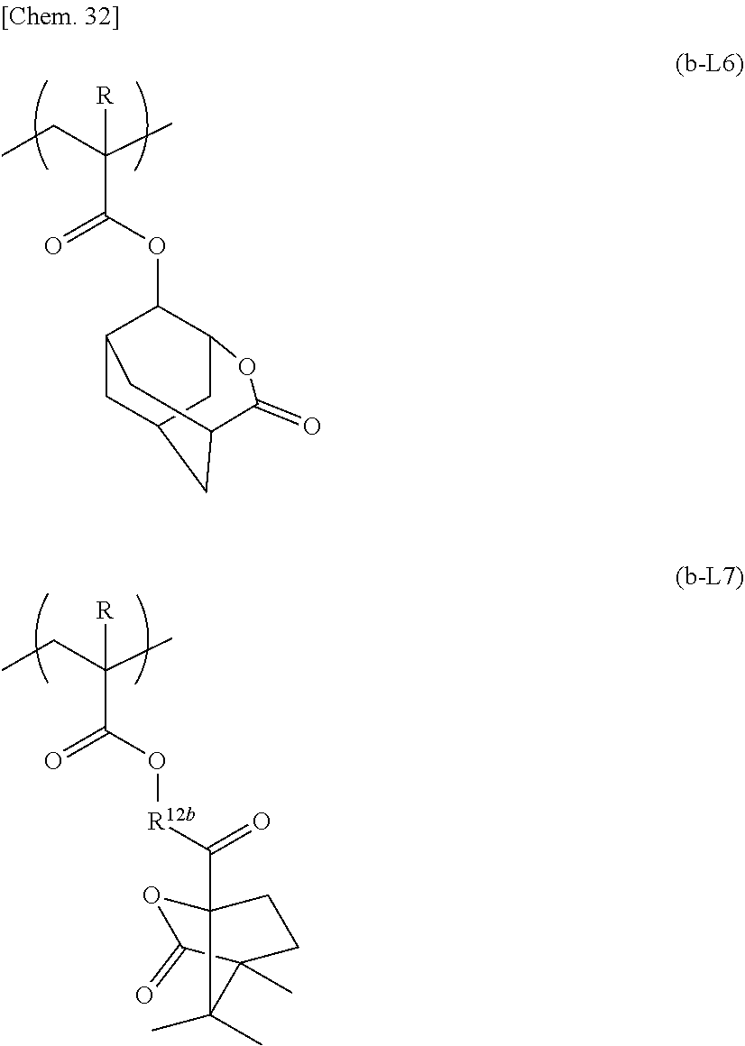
C(C(OC1C2CC3CC1CC(C3)C(=O)O2)=O)(CC)(C)[R].C(C(O[R12b]C(=O)C12OC(=O)C(C)(CC1)C2(C)C)=O)(CC)(C)[R]
